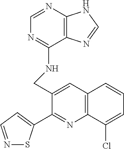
C1=NC2=C(C(NCC3=CC4=C(N=C3C3=CC=NS3)C(Cl)=CC=C4)=N1)N=CN2
